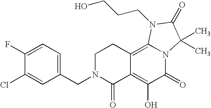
C1(CN2C(=O)C3=C(O)C(=O)N4C(=C3CC2)N(CCCO)C(=O)C4(C)C)=CC=C(F)C(Cl)=C1
